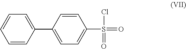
C1=CC=CC(C2=CC=C(S(=O)(Cl)=O)C=C2)=C1
